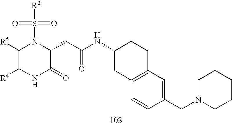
C1([R5])C([R4])NC(=O)C(CC(NC2CC3=C(CC2)C=C(CN2CCCCC2)C=C3)=O)N1S(=O)(=O)[R2]
